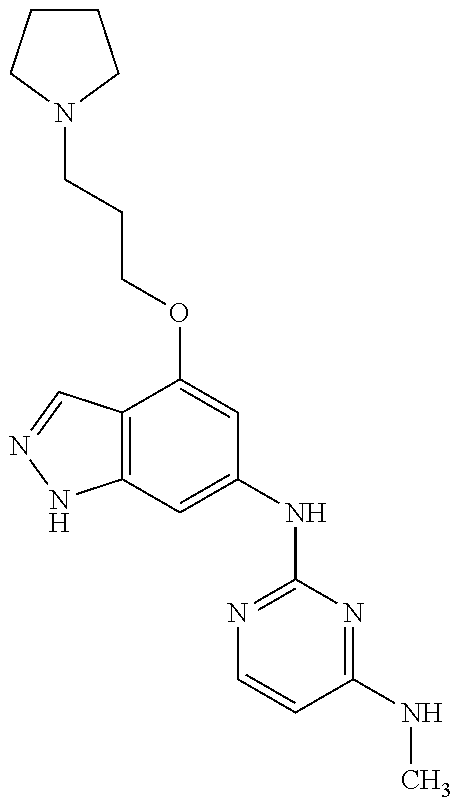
C1CCN(CCCOC2=CC(NC3=NC=CC(NC)=N3)=CC3=C2C=NN3)C1
